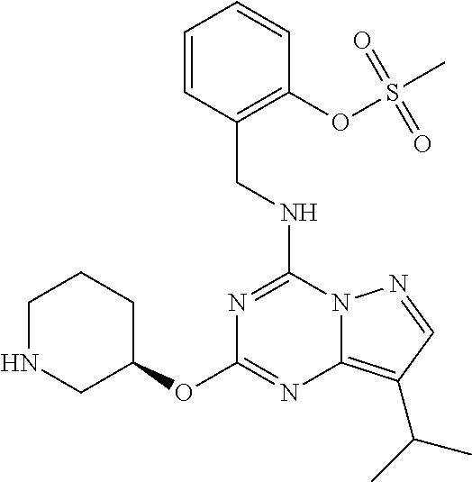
C1NCC(OC2=NC3=C(C(C)C)C=NN3C(NCC3=C(OS(C)(=O)=O)C=CC=C3)=N2)CC1
